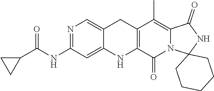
N1=C(NC(C2CC2)=O)C=C2C(=C1)CC1=C(N2)C(=O)N2C(=C1C)C(=O)NC21CCCCC1
